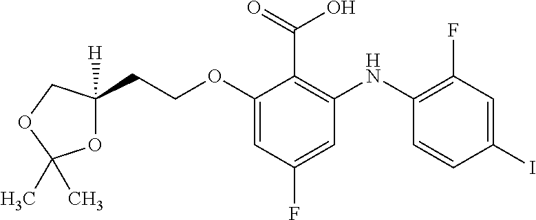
C(OC1=CC(F)=CC(NC2=C(F)C=C(I)C=C2)=C1C(O)=O)CC1([H])OC(C)(C)OC1
